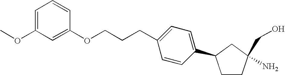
C1=C(OC)C=C(OCCCC2=CC=C(C3CCC(N)(CO)C3)C=C2)C=C1
